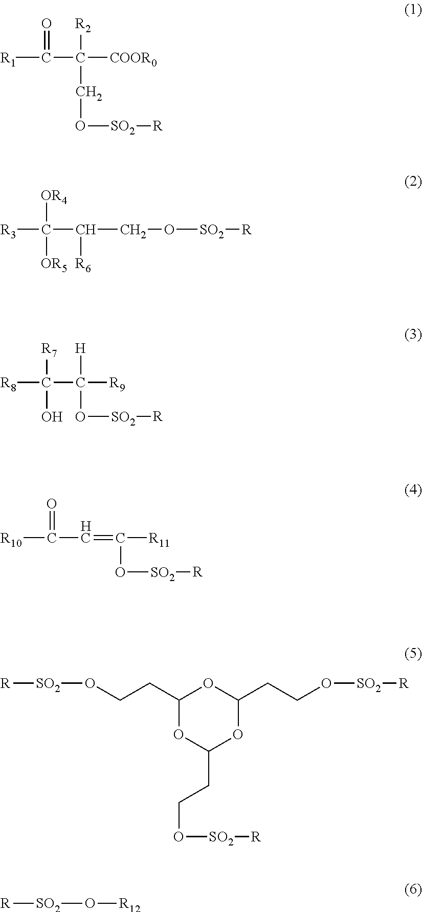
C([R1])(C([COOR0])([R2])CO[SO2][R])=O.C([R3])([OR4])([OR5])C(CO[SO2][R])[R6].C([R8])([R7])(O)C(O[SO2][R])([H])[R9].C([R10])(C=C(O[SO2][R])[R11])=O.C1(CCO[SO2][R])OC(CCO[SO2][R])OC(CCO[SO2][R])O1.O([SO2][R])[R12]
